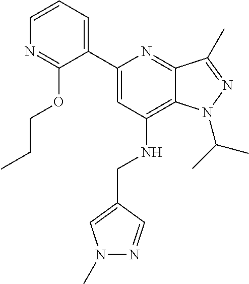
C1=CC=C(C2=CC(NCC3=CN(C)N=C3)=C3C(=N2)C(C)=NN3C(C)C)C(OCCC)=N1
